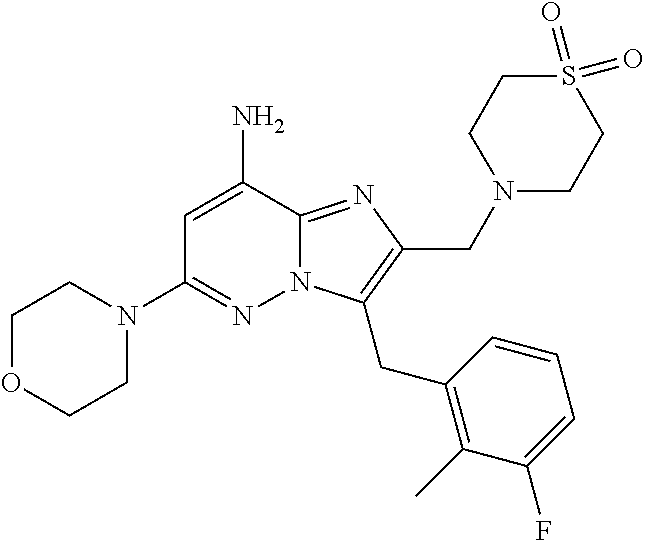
C1=C(N)C2=NC(CN3CCS(=O)(=O)CC3)=C(CC3=C(C)C(F)=CC=C3)N2N=C1N1CCOCC1
